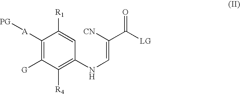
C1([A][PG])=C([G])C([R4])=C(NC=C(C([LG])=O)[CN])C=C1[R1]
